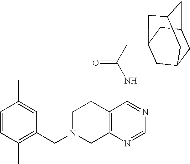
C1N(CC2=C(C)C=CC(C)=C2)CC2=C(C1)C(NC(=O)CC13CC4CC(CC(C1)C4)C3)=NC=N2
